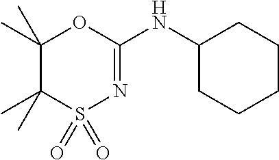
C1(C)(C)C(C)(C)S(=O)(=O)N=C(NC2CCCCC2)O1
